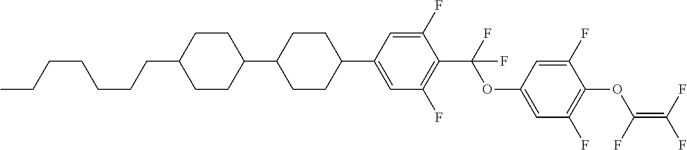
C1(C2=CC(F)=C(C(OC3=CC(F)=C(OC(=C(F)F)F)C(F)=C3)(F)F)C(F)=C2)CCC(C2CCC(CCCCCCC)CC2)CC1
